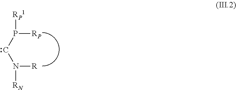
P([RP])(CN([R])[RN])[RP1]
